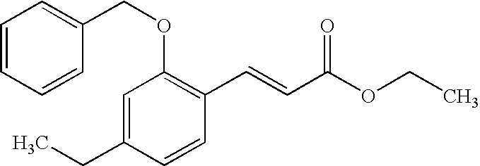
C1=C(CC)C=CC(C=CC(OCC)=O)=C1OCC1=CC=CC=C1
